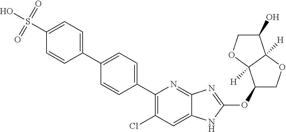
S(C1=CC=C(C2=CC=C(C3=C(Cl)C=C4C(=N3)N=C(OC3COC5([H])C3([H])OCC5O)N4)C=C2)C=C1)(O)(=O)=O
